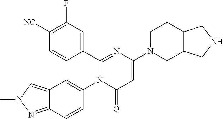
C1(C2=CC(F)=C([CN])C=C2)=NC(N2CC3C(CC2)CNC3)=CC(=O)N1C1=CC2=CN(C)N=C2C=C1
